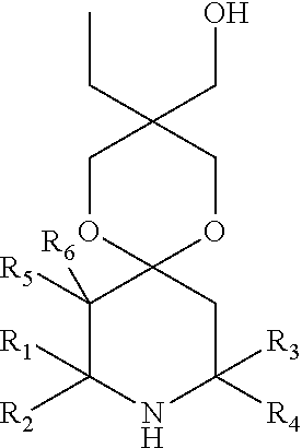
C1([R6])([R5])C([R1])([R2])NC([R3])([R4])CC12OCC(CO)(CC)CO2
